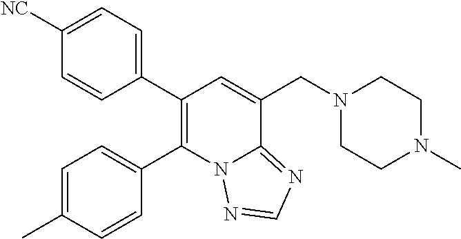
C1(C2=C(C3=CC=C(C)C=C3)N3C(=NC=N3)C(CN3CCN(C)CC3)=C2)=CC=C([NC])C=C1
